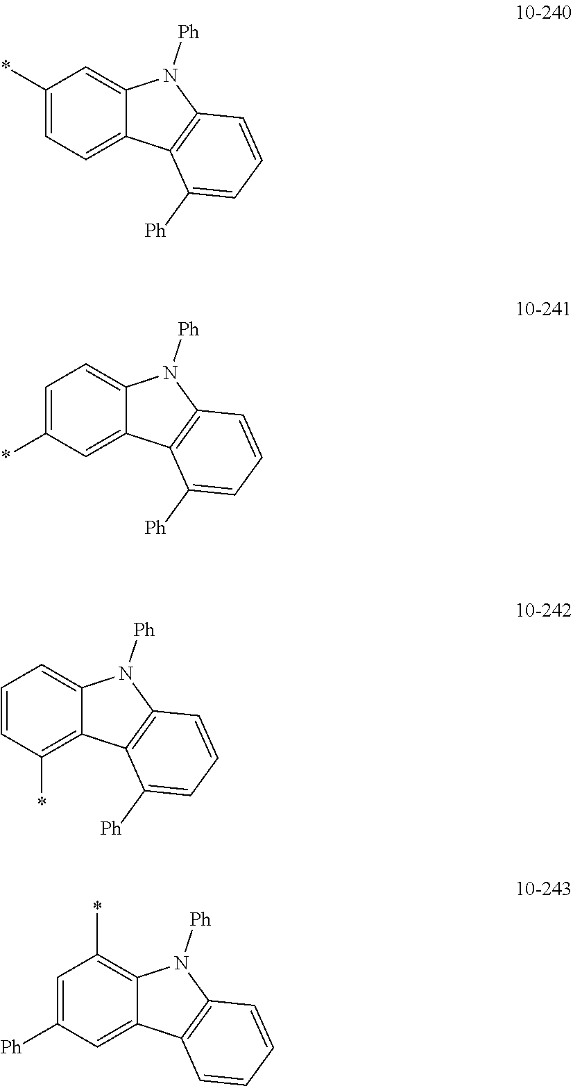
C1=CC(*)=C2C(=C1)N([Ph])C1=C2C([Ph])=CC=C1.C1=C([Ph])C=C2C(=C1*)N([Ph])C1=C2C=CC=C1.C1(*)=CC=C2C(=C1)N([Ph])C1=C2C([Ph])=CC=C1.C1=C(*)C=C2C(=C1)N([Ph])C1=C2C([Ph])=CC=C1
